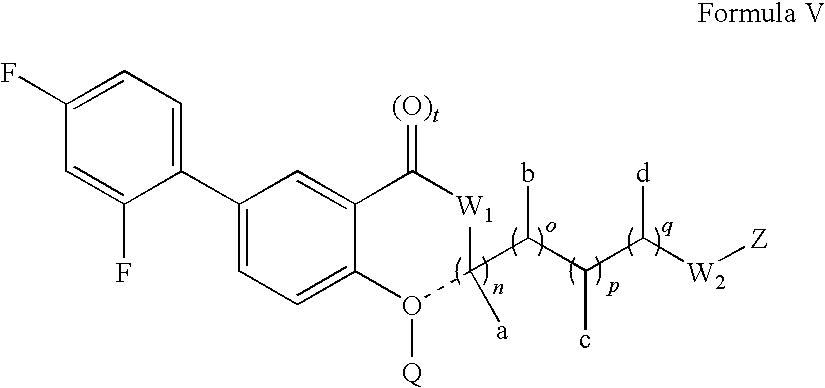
C1=C2C(=CC(C3=CC=C(F)C=C3F)=C1)C(=[(O)t])[W1]C(C(C(C([W2][Z])[d])c)b)([a])O2[Q]
